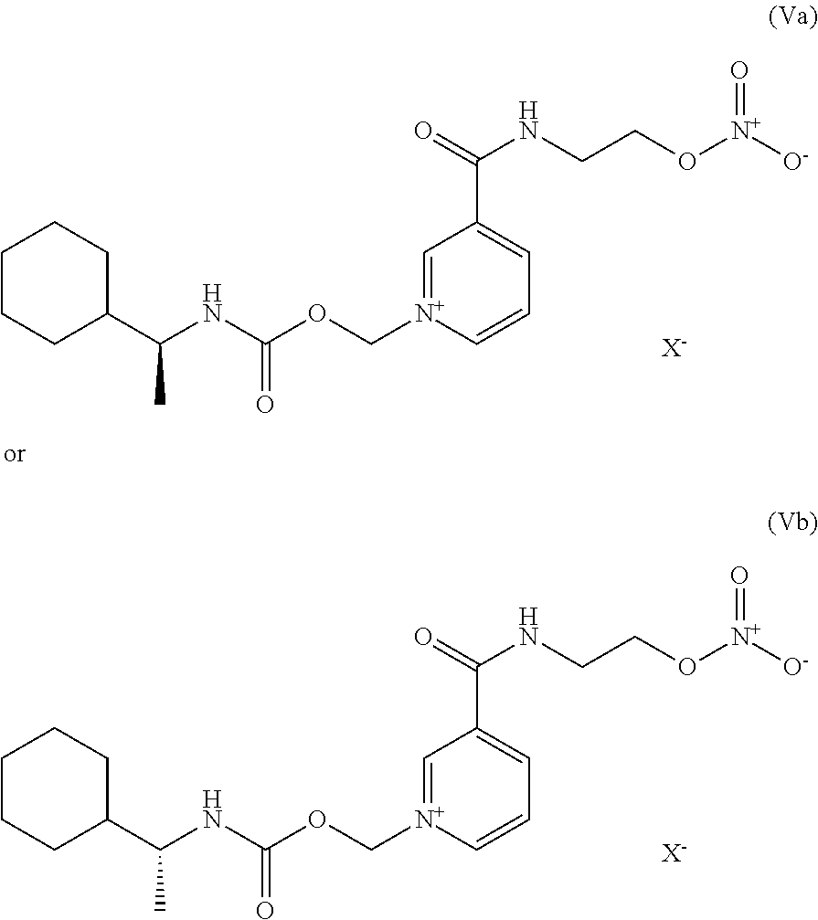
C1=[N+](COC(NC(C2CCCCC2)C)=O)C=CC=C1C(=O)NCCO[N+]([O-])=O.[X-].C1=[N+](COC(NC(C2CCCCC2)C)=O)C=CC=C1C(=O)NCCO[N+]([O-])=O.[X-]
